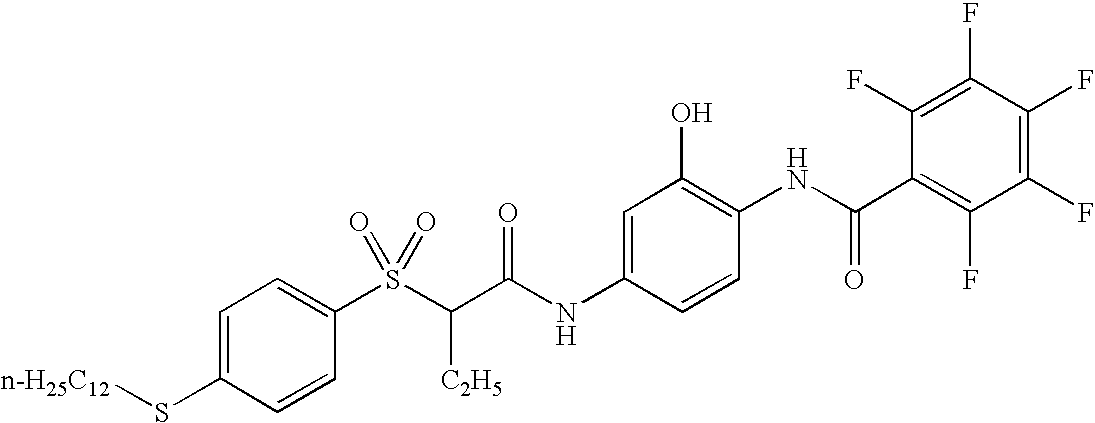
C1=C(S[n-H25C12])C=CC(S(C(C(NC2=CC(O)=C(NC(C3=C(F)C(F)=C(F)C(F)=C3F)=O)C=C2)=O)[C2H5])(=O)=O)=C1
